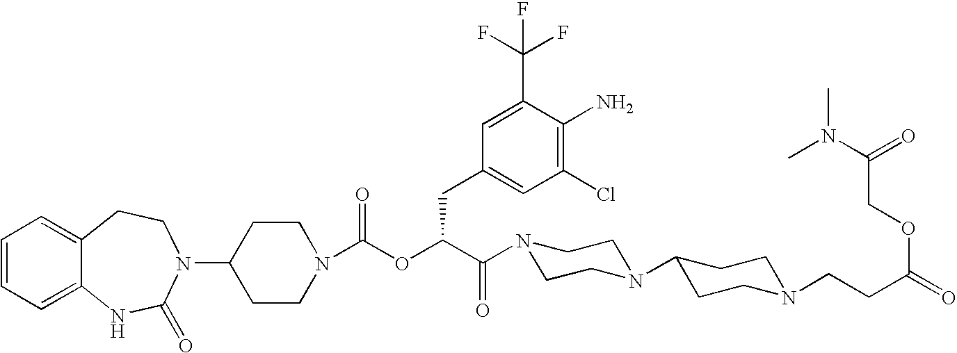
C12=CC=CC=C1NC(=O)N(C1CCN(C(OC(C(=O)N3CCN(C4CCN(CCC(=O)OCC(N(C)C)=O)CC4)CC3)CC3=CC(Cl)=C(N)C(C(F)(F)F)=C3)=O)CC1)CC2
